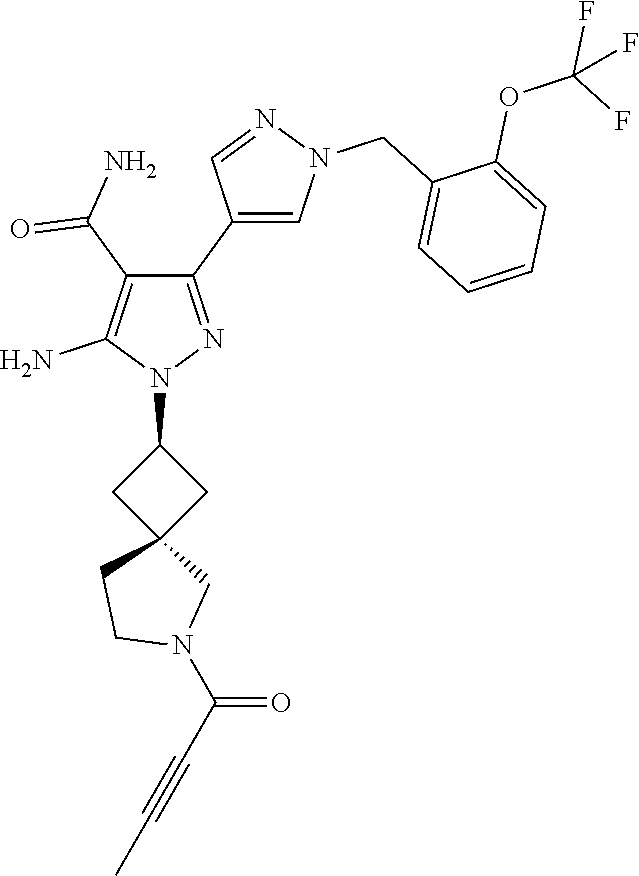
N1(C2CC3(C2)CN(C(C#CC)=O)CC3)N=C(C2=CN(CC3=CC=CC=C3OC(F)(F)F)N=C2)C(C(N)=O)=C1N
